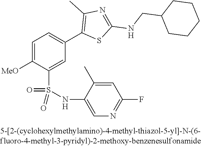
C1=C([OMe])C(S(NC2=CN=C(F)C=C2C)(=O)=O)=CC(C2=C(C)N=C(NCC3CCCCC3)S2)=C1
